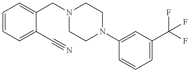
C1=CC=C(C#N)C(CN2CCN(C3=CC(C(F)(F)F)=CC=C3)CC2)=C1
